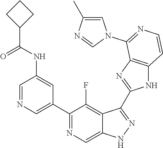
C1=NC=C(C2=NC=C3C(=C2F)C(C2=NC4=C(N2)C=CN=C4N2C=C(C)N=C2)=NN3)C=C1NC(=O)C1CCC1
